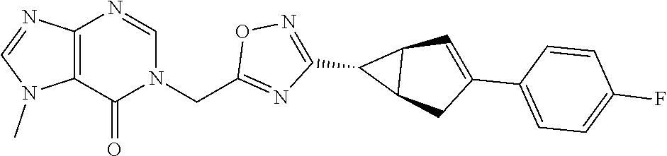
C12=C(C(=O)N(CC3=NC(C4C5C4C=C(C4=CC=C(F)C=C4)C5)=NO3)C=N1)N(C)C=N2
